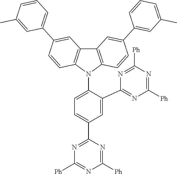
C1=C(C2=NC([Ph])=NC([Ph])=N2)C(N2C3=C(C4=C2C=CC(C2=CC=CC(C)=C2)=C4)C=C(C2=CC(C)=CC=C2)C=C3)=CC=C1C1=NC([Ph])=NC([Ph])=N1
